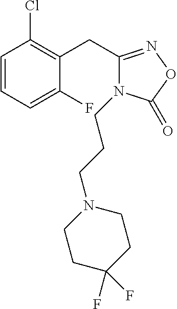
C1=CC=C(F)C(CC2=NOC(=O)N2CCCN2CCC(F)(F)CC2)=C1Cl
